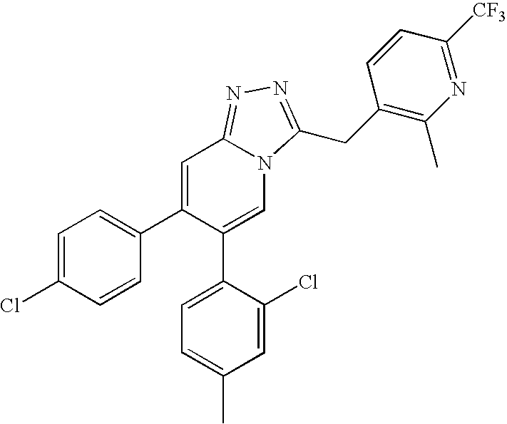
C1=C(Cl)C=CC(C2=CC3=NN=C(CC4=C(C)N=C([CF3])C=C4)N3C=C2C2=CC=C(C)C=C2Cl)=C1
